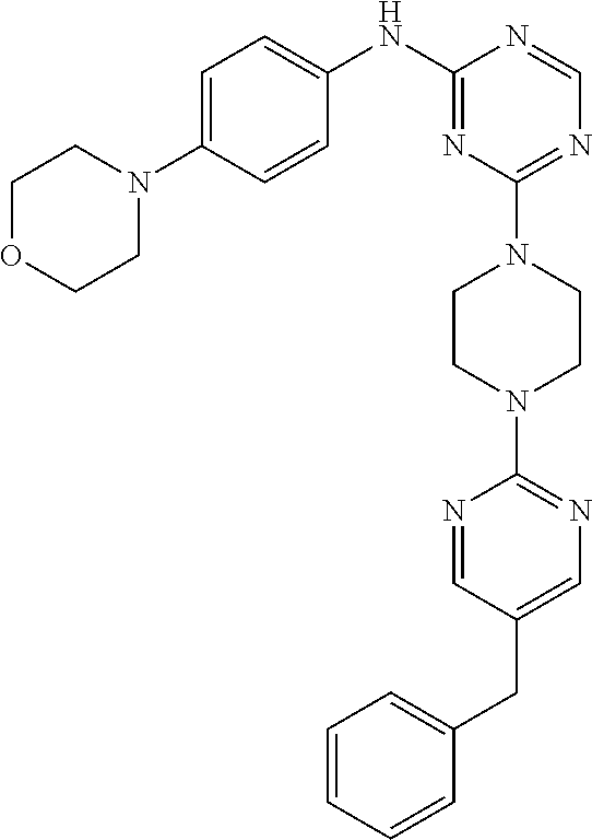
C1=CC=CC=C1CC1=CN=C(N2CCN(C3=NC=NC(NC4=CC=C(N5CCOCC5)C=C4)=N3)CC2)N=C1
